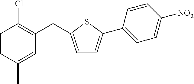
C1=CC(C)=CC(CC2=CC=C(C3=CC=C([NO2])C=C3)S2)=C1Cl
